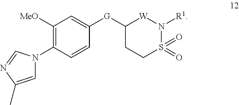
C1([G]C2=CC([MeO])=C(N3C=C(C)N=C3)C=C2)CCS(=O)(=O)N([R1])[W]1
